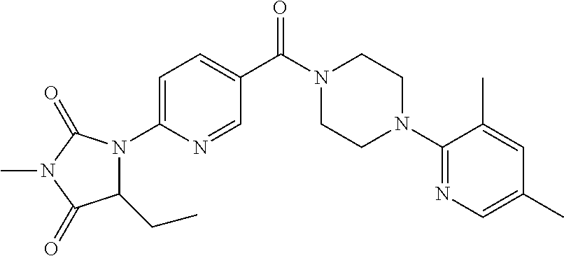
N1(C(C2=CC=C(N3C(CC)C(=O)N(C)C3=O)N=C2)=O)CCN(C2=NC=C(C)C=C2C)CC1
